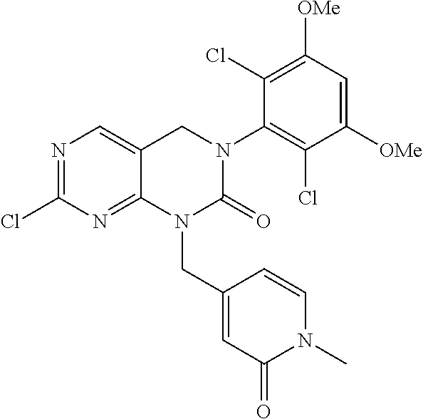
N1=C(Cl)N=C2C(=C1)CN(C1=C(Cl)C([OMe])=CC([OMe])=C1Cl)C(=O)N2CC1=CC(=O)N(C)C=C1
